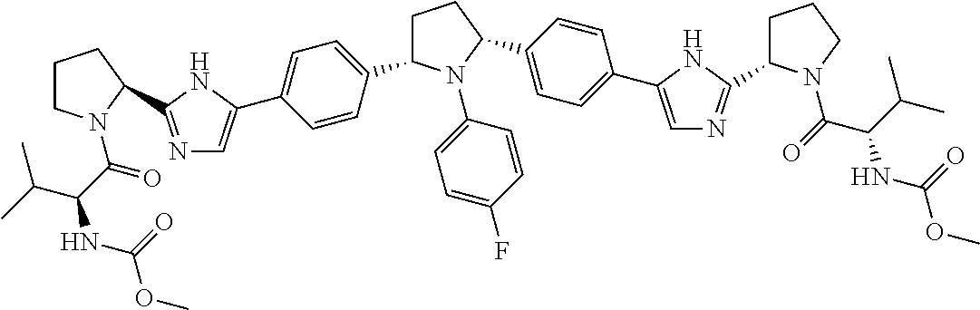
C1C(C2=CC=C(C3=CN=C(C4N(C(C(NC(OC)=O)C(C)C)=O)CCC4)N3)C=C2)N(C2=CC=C(F)C=C2)C(C2=CC=C(C3=CN=C(C4CCCN4C(=O)C(C(C)C)NC(OC)=O)N3)C=C2)C1
